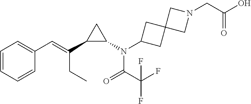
C1=CC=CC(C=C(C2C(N(C3CC4(C3)CN(CC(O)=O)C4)C(=O)C(F)(F)F)C2)CC)=C1
